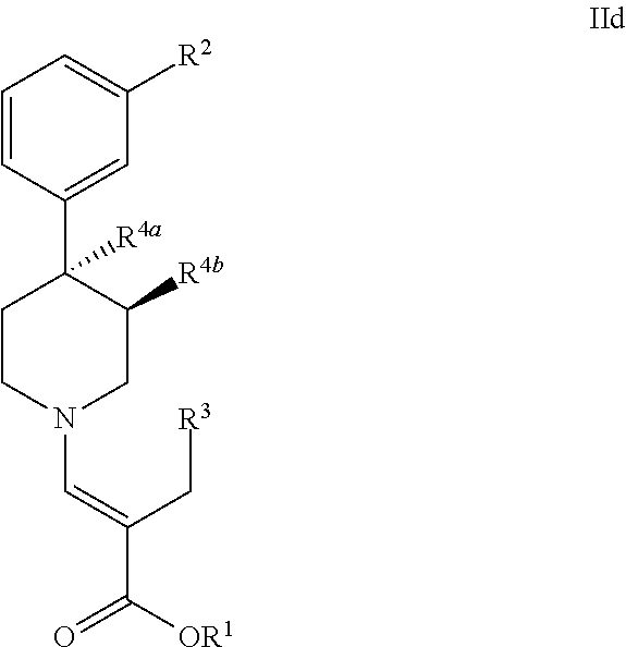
C1=CC(C2([R4a])CCN(C=C(C([OR1])=O)C[R3])CC2[R4b])=CC([R2])=C1
